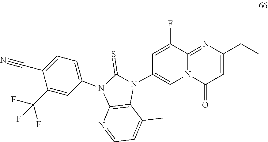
C1(C(F)(F)F)=CC(N2C3=C(N(C4=CN5C(=NC(CC)=CC5=O)C(F)=C4)C2=S)C(C)=CC=N3)=CC=C1C#N
